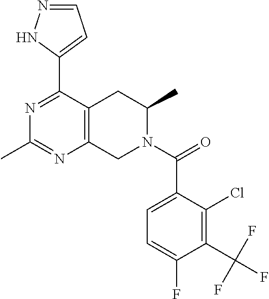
N1=C(C2=CC=NN2)C2=C(N=C1C)CN(C(=O)C1=CC=C(F)C(C(F)(F)F)=C1Cl)C(C)C2
